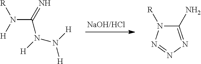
C1(N)=NN=NN1[R].N([H])([R])C(=N)N([H])N([H])[H]
